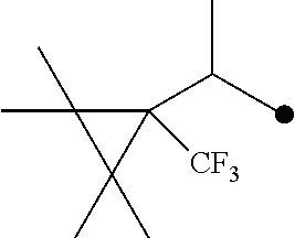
C1([CF3])(C(C)C)C(C)(C)C1(C)C
